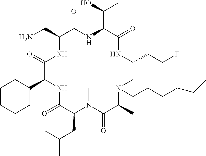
C1CCCC(C2NC(=O)C(CC(C)C)N(C)C(=O)C(C)N(CCCCCC)CC(CCF)NC(=O)C(C(O)C)NC(=O)C(CN)NC2=O)C1
